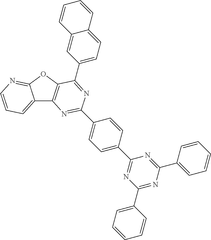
C12=CC=CN=C1OC1=C2N=C(C2=CC=C(C3=NC(C4=CC=CC=C4)=NC(C4=CC=CC=C4)=N3)C=C2)N=C1C1=CC=C2C(=C1)C=CC=C2
